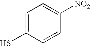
C1=C(S)C=CC([NO2])=C1
